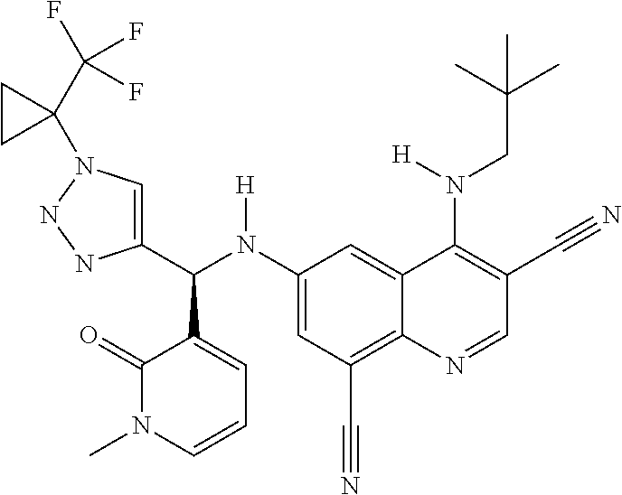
C1(N(C(C2=CN(C3(C(F)(F)F)CC3)NN2)C2=CC=CN(C)C2=O)[H])=CC(C#N)=C2C(=C1)C(N(CC(C)(C)C)[H])=C(C#N)C=N2
